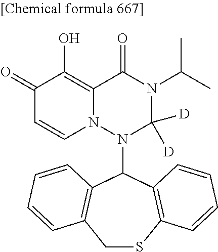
C12=C(O)C(=O)C=CN1N(C1C3=C(CSC4=C1C=CC=C4)C=CC=C3)C([D])([D])N(C(C)C)C2=O
